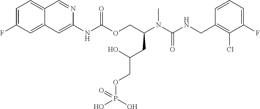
C1=CC(CNC(N(C(COC(NC2=CC3=CC(F)=CC=C3C=N2)=O)CC(O)COP(O)(=O)O)C)=O)=C(Cl)C(F)=C1
